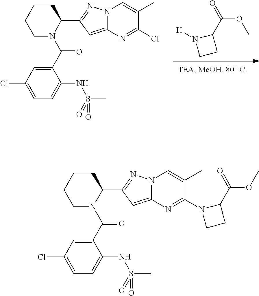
N1([H])CCC1C(=O)OC.C1(Cl)=CC=C(NS(C)(=O)=O)C(C(=O)N2CCCCC2C2=NN3C(=C2)N=C(Cl)C(C)=C3)=C1.C1(Cl)=CC=C(NS(C)(=O)=O)C(C(=O)N2CCCCC2C2=NN3C(=C2)N=C(N2CCC2C(=O)OC)C(C)=C3)=C1
